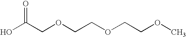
O=C(COCCOCCOC)O
